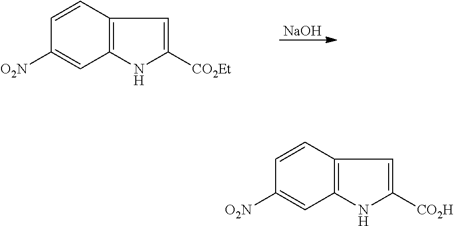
[NaOH].C12=C(C=CC([O2N])=C1)C=C([CO2Et])N2.C12=C(C=CC([O2N])=C1)C=C([CO2H])N2
